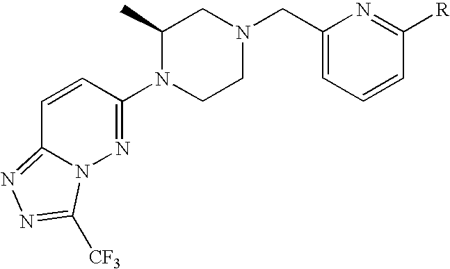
C1=CC(N2CCN(CC3=CC=CC([R])=N3)CC2C)=NN2C1=NN=C2[CF3]
